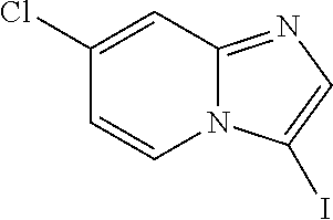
C12=NC=C(I)N1C=CC(Cl)=C2
